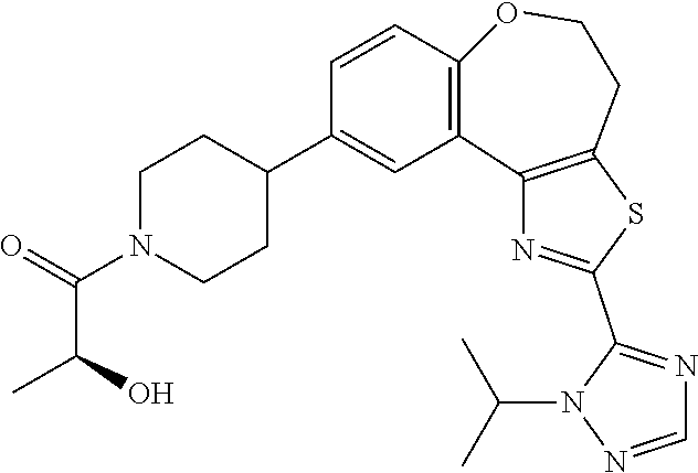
C1=NN(C(C)C)C(C2=NC3=C(S2)CCOC2=C3C=C(C3CCN(C(=O)C(C)O)CC3)C=C2)=N1
